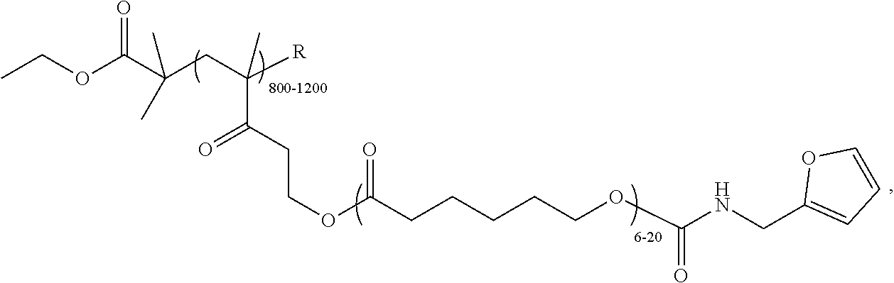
CCOC(C(CC([R])(C)C(CCOC(CCCCCOC(NCC1=CC=CO1)=O)=O)=O)(C)C)=O
